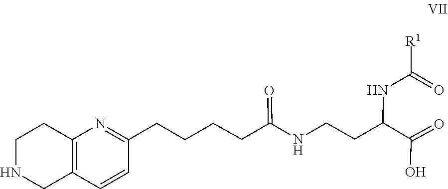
C12=C(CCNC1)N=C(CCCCC(=O)NCCC(C(=O)O)NC(=O)[R1])C=C2
